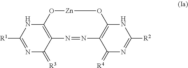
N1=C([R1])NC2=C(C1=[R3])N=NC1=C(NC([R2])=NC1=[R4])O[Zn]O2
